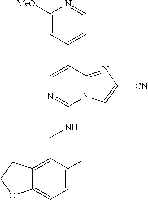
N1=CC=C(C2=CN=C(NCC3=C4C(=CC=C3F)OCC4)N3C2=NC([CN])=C3)C=C1[MeO]
